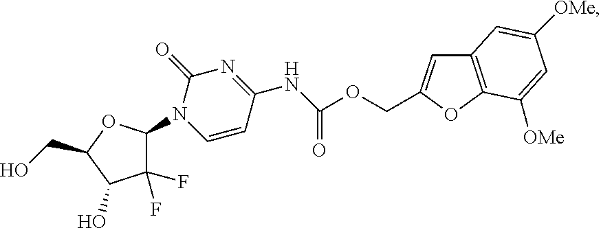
C1(F)(F)C(N2C=CC(NC(=O)OCC3=CC4=C(O3)C([OMe])=CC([OMe])=C4)=NC2=O)OC(CO)C1O
